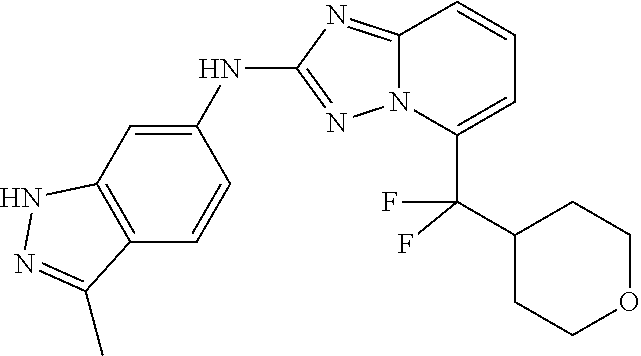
C12=C(C=CC(NC3=NN4C(=N3)C=CC=C4C(C3CCOCC3)(F)F)=C1)C(C)=NN2
